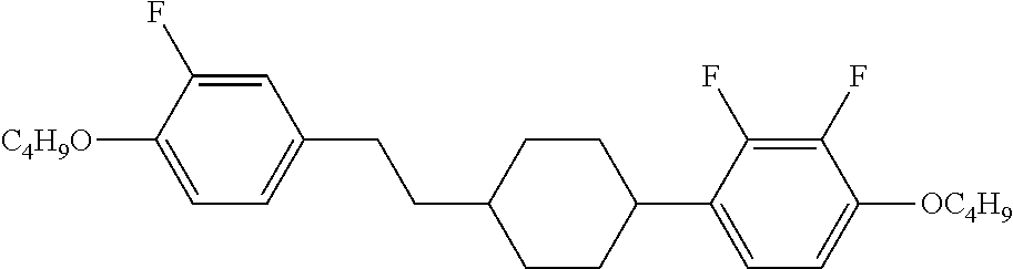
C1=C(F)C([C4H9O])=CC=C1CCC1CCC(C2=CC=C([OC4H9])C(F)=C2F)CC1
